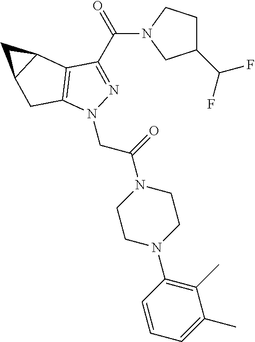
N1(CC(N2CCN(C3=C(C)C(C)=CC=C3)CC2)=O)N=C(C(=O)N2CC(C(F)F)CC2)C2=C1CC1C2C1
